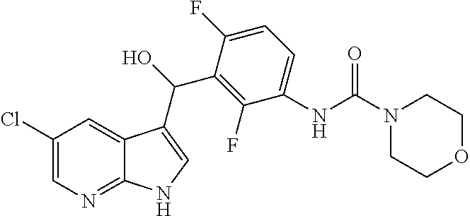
C1(Cl)=CN=C2C(=C1)C(C(C1=C(F)C(NC(N3CCOCC3)=O)=CC=C1F)O)=CN2
